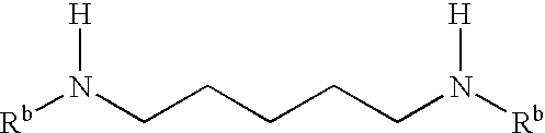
[Rb]N(CCCCCN([Rb])[H])[H]
